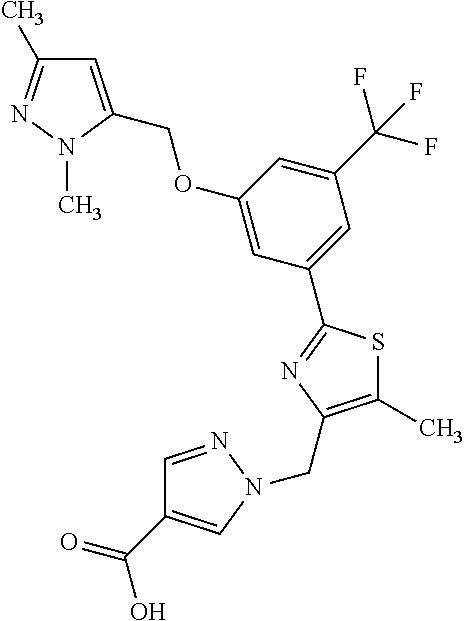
C1=C(COC2=CC(C3=NC(CN4C=C(C(=O)O)C=N4)=C(C)S3)=CC(C(F)(F)F)=C2)N(C)N=C1C
